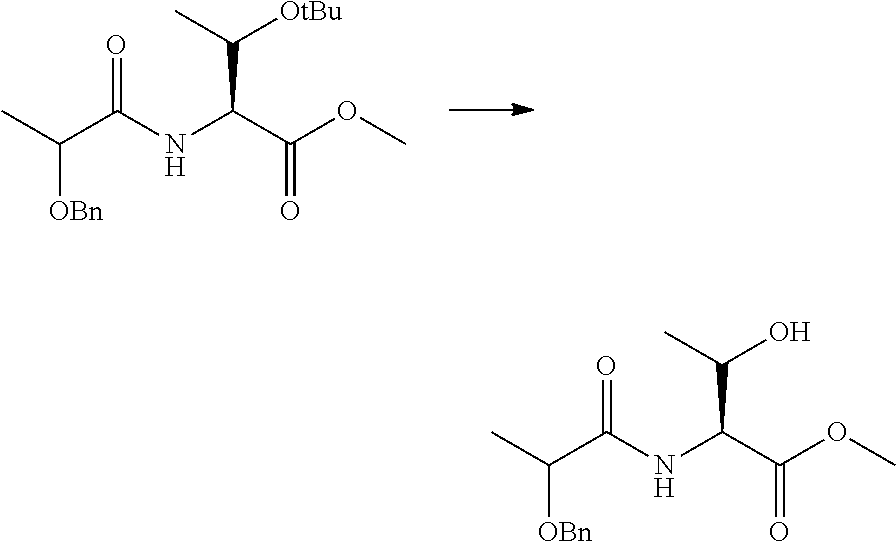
CC(C(NC(C(OC)=O)C(C)[OtBu])=O)[OBn].CC(C(NC(C(OC)=O)C(C)O)=O)[OBn]
